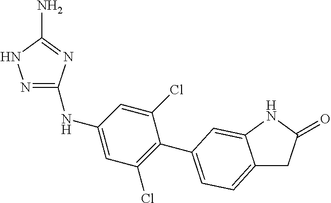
N1=C(NC2=CC(Cl)=C(C3=CC=C4CC(=O)NC4=C3)C(Cl)=C2)N=C(N)N1
